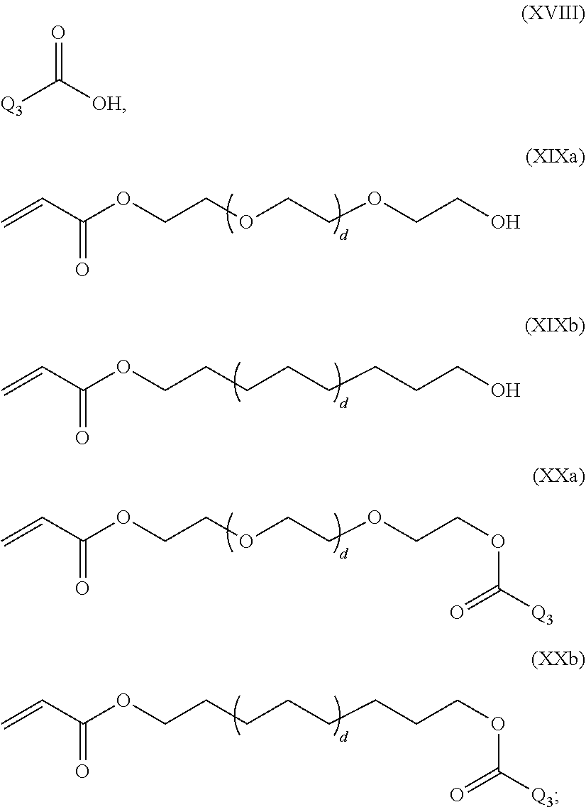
C=CC(OCCOCCOCCO)=O.C=CC(OCCCCCCCCO)=O.C=CC(OCCOCCOCCOC([Q3])=O)=O.C=CC(OCCCCCCCCOC([Q3])=O)=O.[Q3]C([OH])=O
